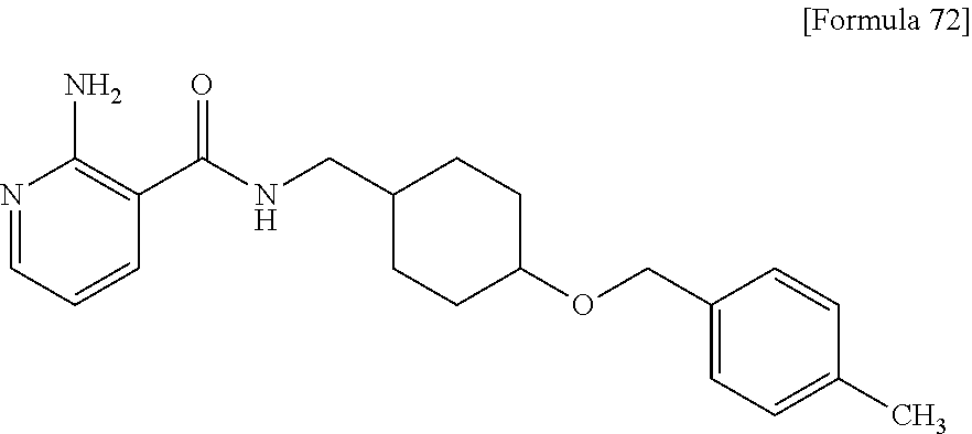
N1=CC=CC(C(NCC2CCC(OCC3=CC=C(C)C=C3)CC2)=O)=C1N
